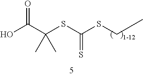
OC(C(SC(SCC)=S)(C)C)=O
